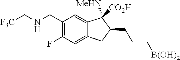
C1(CNC[F3C])=C(F)C=C2C(=C1)C([MeHN])([CO2H])C(CCC[B(OH)2])C2
